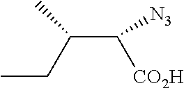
CCC(C([N3])[CO2H])C
